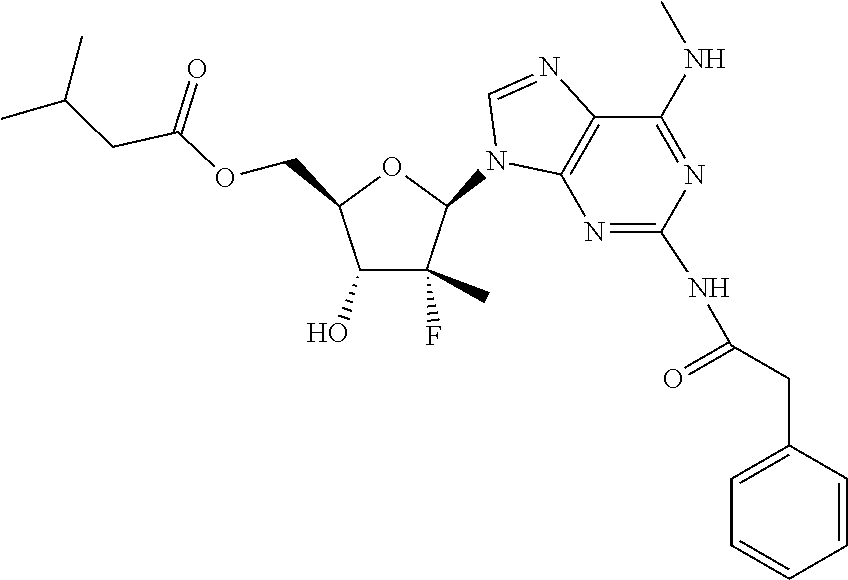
C(C(OCC1C(O)C(C)(F)C(N2C3=C(C(NC)=NC(NC(CC4=CC=CC=C4)=O)=N3)N=C2)O1)=O)C(C)C
